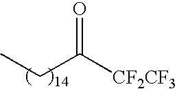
CCC([CF2CF3])=O
